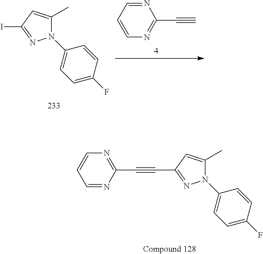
IC1=NN(C2=CC=C(F)C=C2)C(C)=C1.C#CC1=NC=CC=N1.C(C1=NN(C2=CC=C(F)C=C2)C(C)=C1)#CC1=NC=CC=N1
